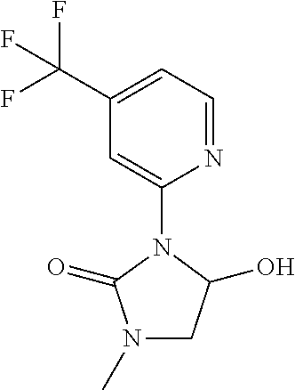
N1=CC=C(C(F)(F)F)C=C1N1C(=O)N(C)CC1O
